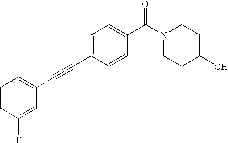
C1=CC(F)=CC(C#CC2=CC=C(C(N3CCC(O)CC3)=O)C=C2)=C1
